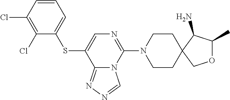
C1CN(C2=NC=C(SC3=CC=CC(Cl)=C3Cl)C3=NN=CN23)CCC12C(N)C(C)OC2
